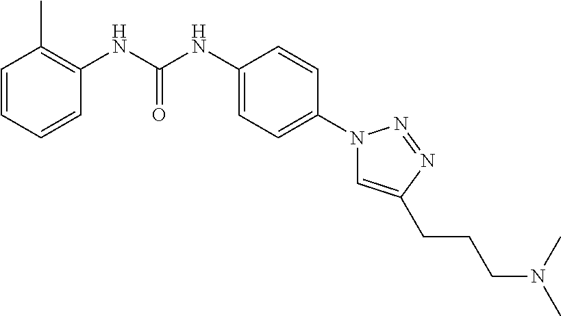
C1=CC=CC(NC(NC2=CC=C(N3C=C(CCCN(C)C)N=N3)C=C2)=O)=C1C
